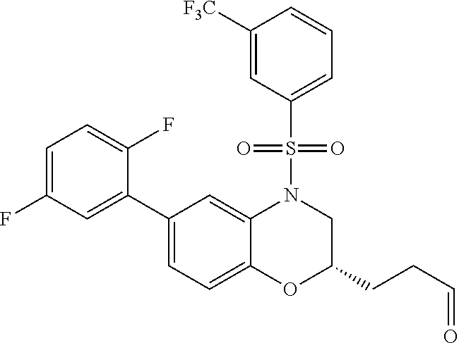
C1=C(F)C=C(C2=CC=C3C(=C2)N(S(C2=CC=CC([F3C])=C2)(=O)=O)CC(CCC=O)O3)C(F)=C1
